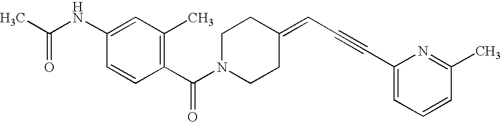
C1(NC(C)=O)=CC(C)=C(C(N2CCC(=CC#CC3=CC=CC(C)=N3)CC2)=O)C=C1
